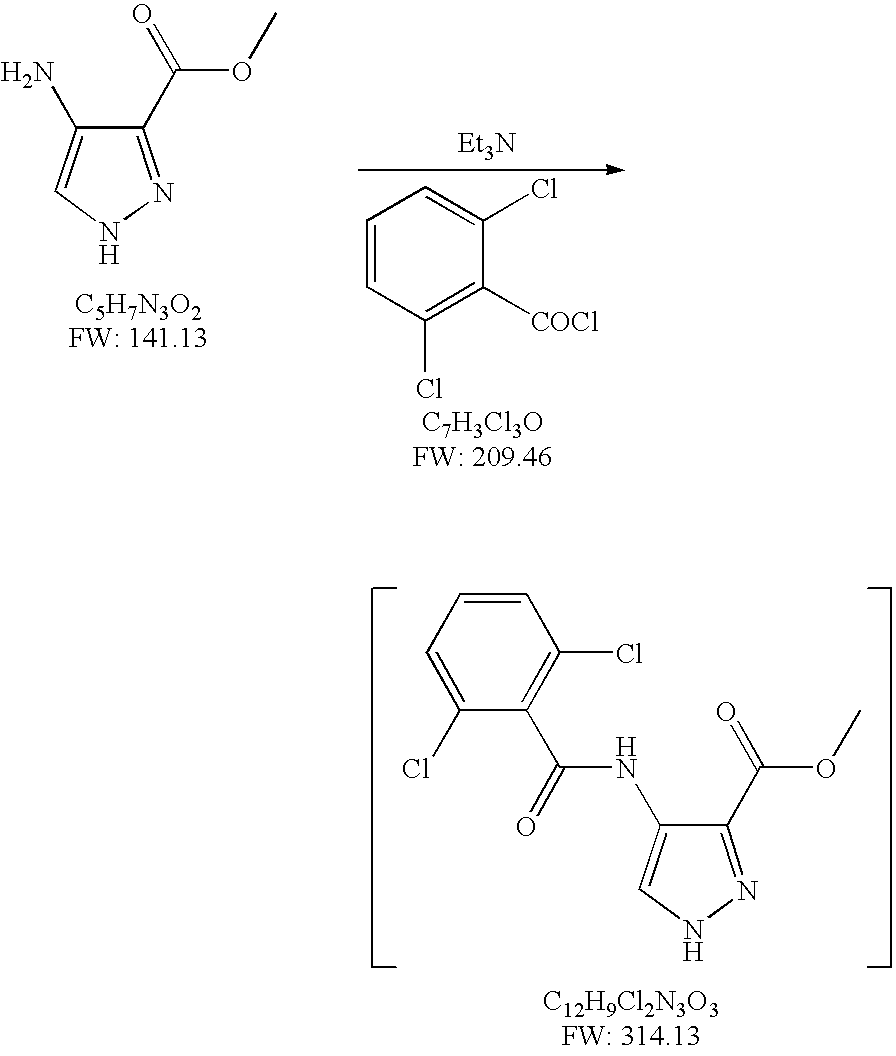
C1(C(=O)OC)=NNC=C1N.[Et3N].C1=CC(Cl)=C([COCl])C(Cl)=C1.C1(C(=O)OC)=NNC=C1NC(C1=C(Cl)C=CC=C1Cl)=O
